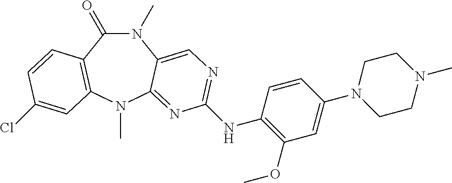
N1(C)C(=O)C2=C(N(C)C3=NC(NC4=C(OC)C=C(N5CCN(C)CC5)C=C4)=NC=C13)C=C(Cl)C=C2
